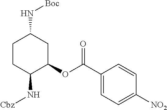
N(C1C(OC(C2=CC=C([NO2])C=C2)=O)CC(N[Boc])CC1)[Cbz]
